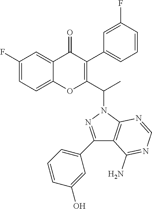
C1=C(F)C=C2C(=C1)OC(C(N1N=C(C3=CC=CC(O)=C3)C3=C1N=CN=C3N)C)=C(C1=CC=CC(F)=C1)C2=O
